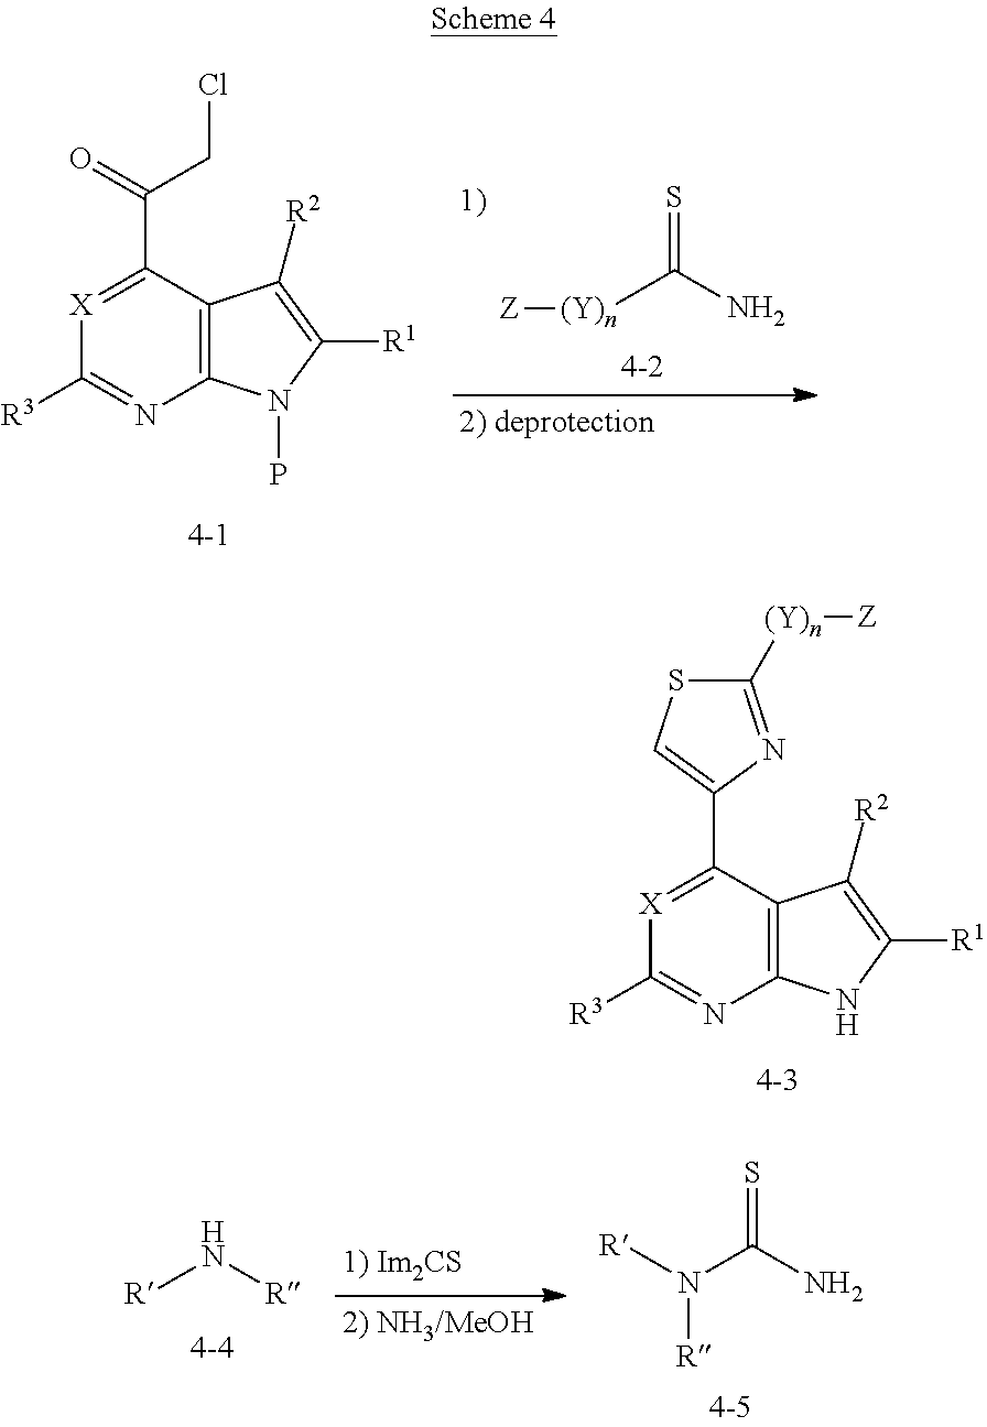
C12=C(C(C3=CSC([(Y)n][Z])=N3)=[X]C([R3])=N1)C([R2])=C([R1])N2.C12=C(C(C(=O)CCl)=[X]C([R3])=N1)C([R2])=C([R1])N2P.[(Y)n](C(N)=S)[Z].[R]N[R].N(C(N)=S)([R])[R]
